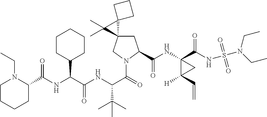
C1C2(CN(C(=O)C(NC(C(NC(=O)C3N(CC)CCCC3)C3CCCCC3)=O)C(C)(C)C)C1C(NC1(C(NS(N(CC)CC)(=O)=O)=O)C([H])(C=C)C1)=O)C1(C2(C)C)CCC1
